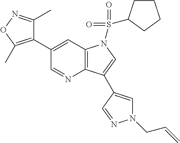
C1(C2=C(C)ON=C2C)=CC2=C(N=C1)C(C1=CN(CC=C)N=C1)=CN2S(=O)(=O)C1CCCC1
